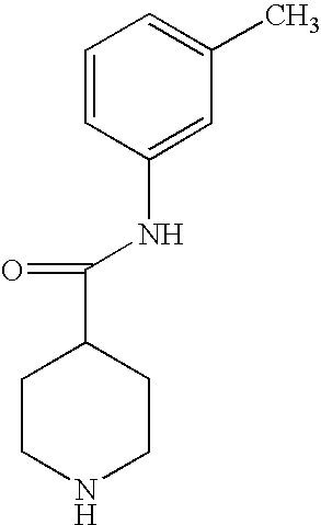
C1=CC(NC(=O)C2CCNCC2)=CC(C)=C1
